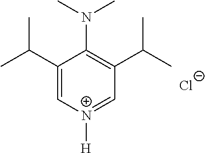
C1(C(C)C)=C[N+]([H])=CC(C(C)C)=C1N(C)C.[Cl-]
